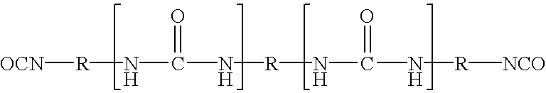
[OCN][R]NC(=O)N[R]NC(=O)N[R][NCO]
